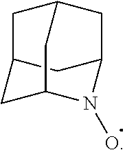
C12CC3CC(C1)CC(C2)N3O
